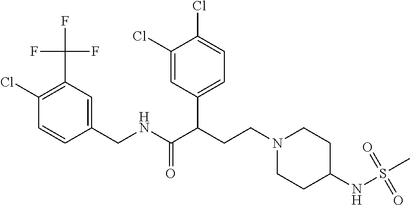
C1(CNC(C(CCN2CCC(NS(C)(=O)=O)CC2)C2=CC=C(Cl)C(Cl)=C2)=O)=CC(C(F)(F)F)=C(Cl)C=C1
